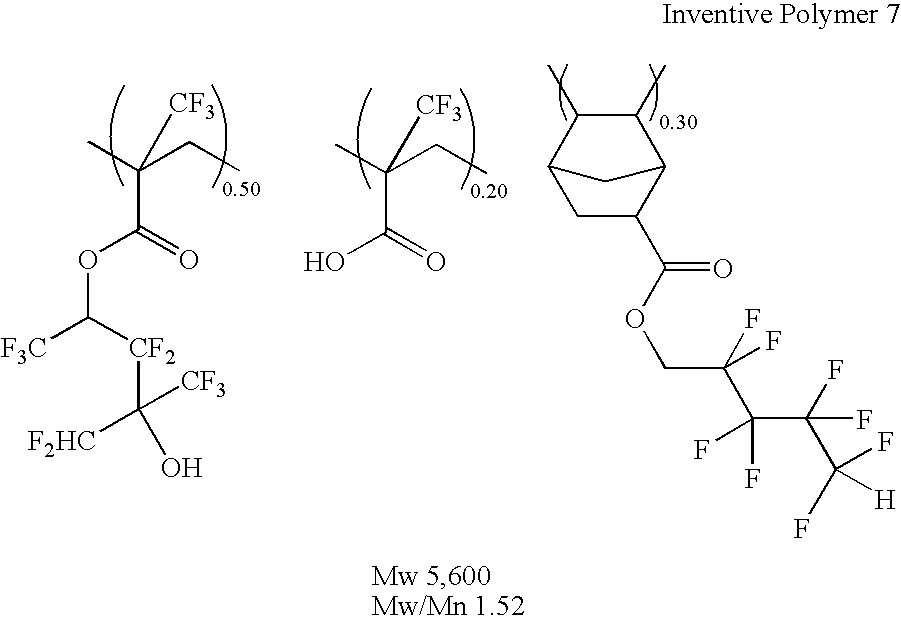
CC(CC)([CF3])C(=O)O.CC(CC)([CF3])C(=O)OC([F3C])[CF2]C([CF3])([F2HC])O.C1C(C(=O)OCC(C(C(F)(F)C([H])(F)F)(F)F)(F)F)C2C(C)C(C)C1C2
